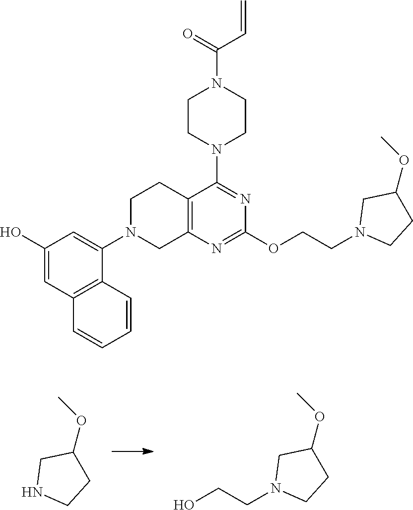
OCCN1CCC(OC)C1.N1CCC(OC)C1.C12=C(N=C(OCCN3CCC(OC)C3)N=C1N1CCN(C(=O)C=C)CC1)CN(C1=CC(O)=CC3=C1C=CC=C3)CC2
